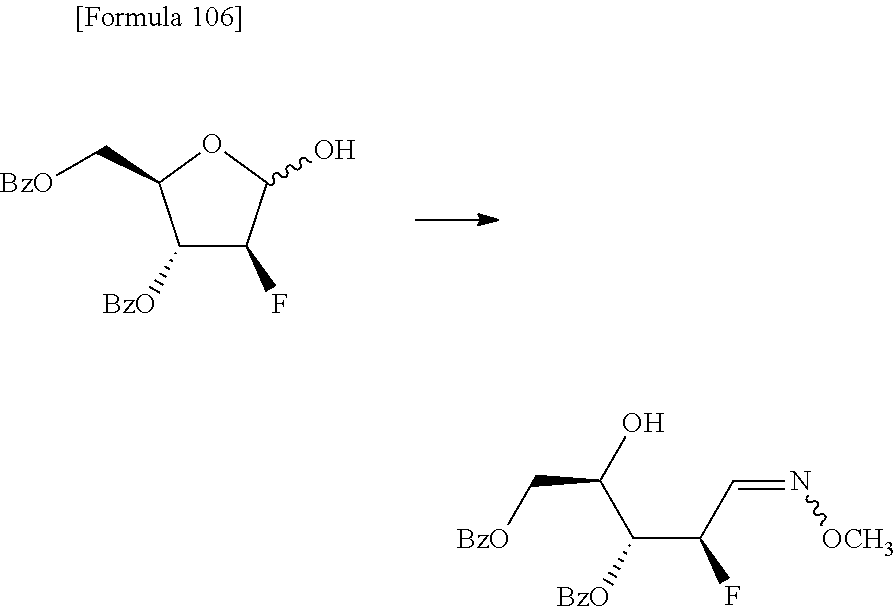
C1([BzO])C(F)C(O)OC1C[BzO].[BzO]CC(O)C(C(C=N[OCH3])F)[BzO]
